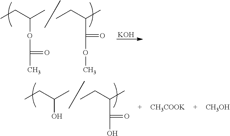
CCC(C)OC(C)=O.CCC(C)C(OC)=O.[KOH].CCC(C)O.CCC(C)C(O)=O.[CH3COOK].[CH3OH]
